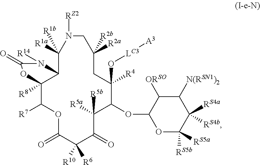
C12([R8])C([R7])OC(=O)C([R10])([R6])C(=O)C([R5a])([R5b])C(OC3OC([RS5a])([RS5b])C([RS4b])([RS4a])C([N(RSN1)2])C3[ORSO])C([R4])(O[LC3][A3])CC([R2a])([R2b])CN([RZ2])C([R1a])([R1b])C1N([R14])C(=O)O2
